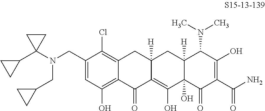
C1(CN(C2(C3CC3)CC2)CC2CC2)=CC(O)=C2C(=C1Cl)CC1([H])C(=C(O)C3(O)C([H])(C1)C(N(C)C)C(O)=C(C(N)=O)C3=O)C2=O
